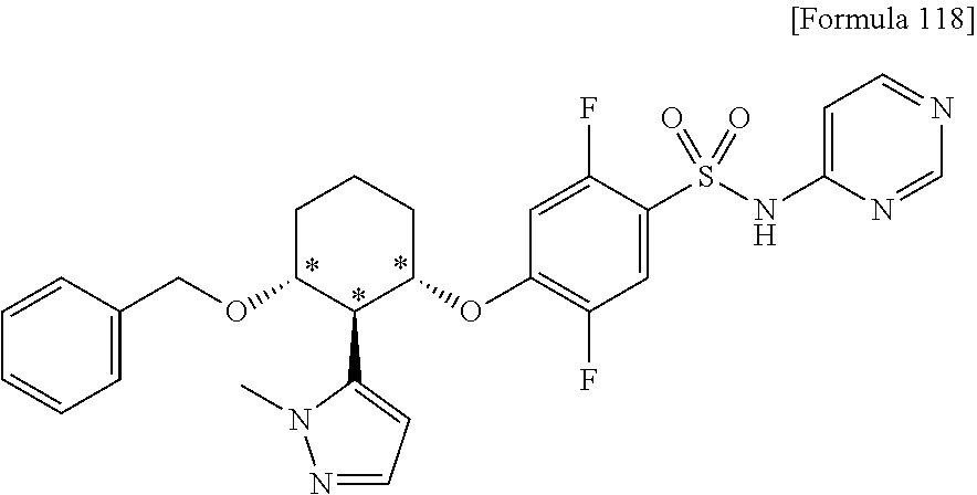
C1C(OCC2=CC=CC=C2)C(C2=CC=NN2C)C(OC2=C(F)C=C(S(NC3=CC=NC=N3)(=O)=O)C(F)=C2)CC1
